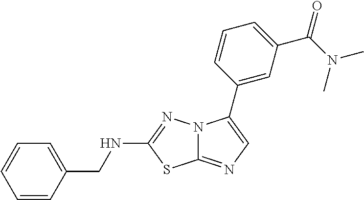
C1=CC(CNC2=NN3C(=NC=C3C3=CC(C(N(C)C)=O)=CC=C3)S2)=CC=C1
